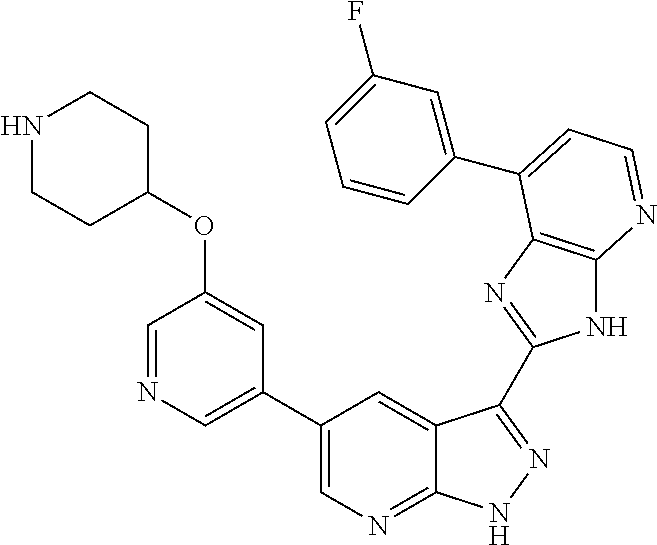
C1(C2=CN=C3C(=C2)C(C2=NC4=C(N2)N=CC=C4C2=CC(F)=CC=C2)=NN3)=CN=CC(OC2CCNCC2)=C1
